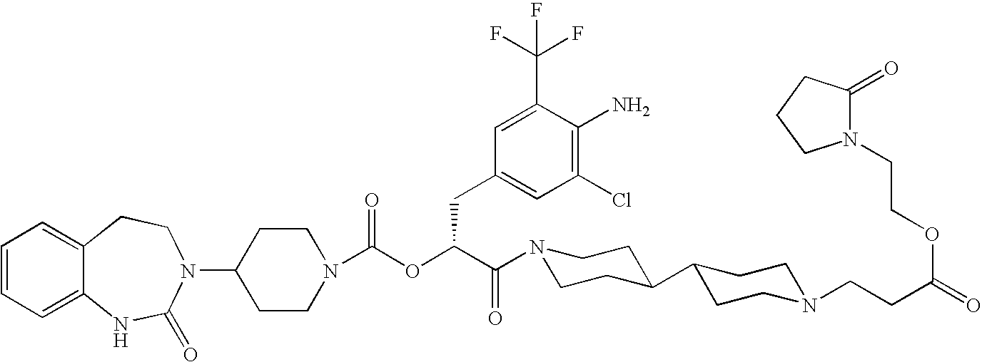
C12=CC=CC=C1NC(=O)N(C1CCN(C(OC(C(=O)N3CCC(C4CCN(CCC(=O)OCCN5C(=O)CCC5)CC4)CC3)CC3=CC(Cl)=C(N)C(C(F)(F)F)=C3)=O)CC1)CC2
